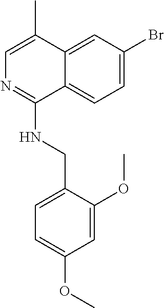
C1=C(C)C2=CC(Br)=CC=C2C(NCC2=CC=C(OC)C=C2OC)=N1
